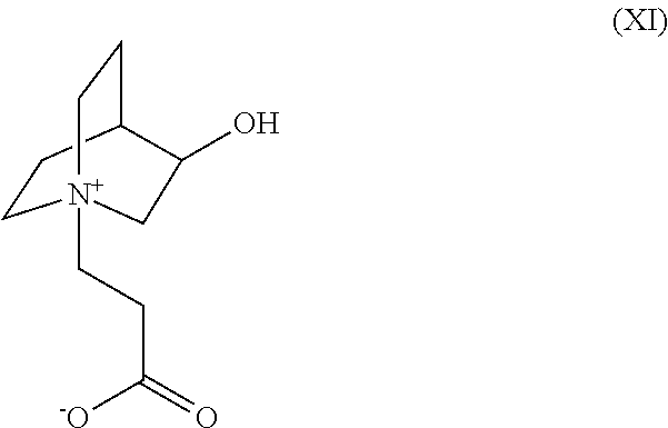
C1CC2CC[N+]1(CCC(=O)[-O])CC2O
